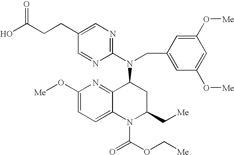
C1(CCC(O)=O)=CN=C(N(CC2=CC(O[Me])=CC(O[Me])=C2)C2C3=NC(O[Me])=CC=C3N(C(=O)OC[Me])C(C[Me])C2)N=C1
